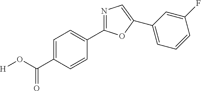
[H]OC(=O)C1=CC=C(C2=NC=C(C3=CC=CC(F)=C3)O2)C=C1
